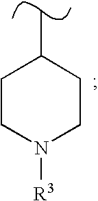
CC1CCN([R3])CC1
